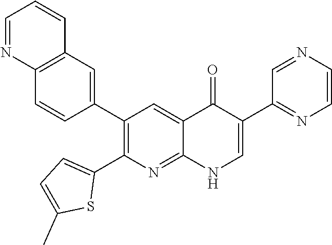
C12=C(C=C(C3=C(C4=CC=C(C)S4)N=C4C(=C3)C(=O)C(C3=NC=CN=C3)=CN4)C=C1)C=CC=N2
